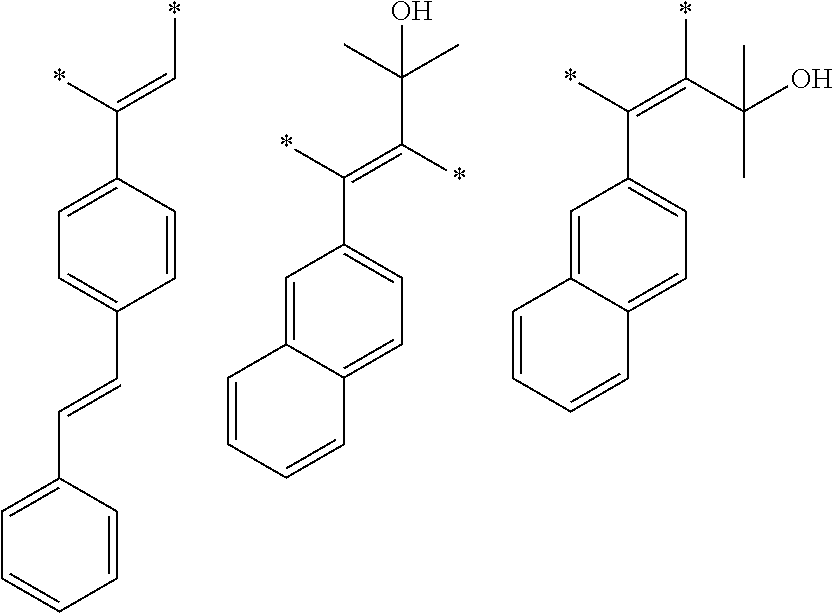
C1=CC(C(=C*)*)=CC=C1C=CC1=CC=CC=C1.C1=C2C(=CC(C(=C(C(C)(C)O)*)*)=C1)C=CC=C2.C1=C2C(=CC(C(=C(*)C(C)(O)C)*)=C1)C=CC=C2
